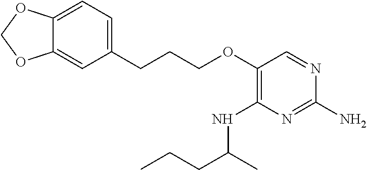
C1(OCCCC2=CC=C3C(=C2)OCO3)=C(NC(CCC)C)N=C(N)N=C1
